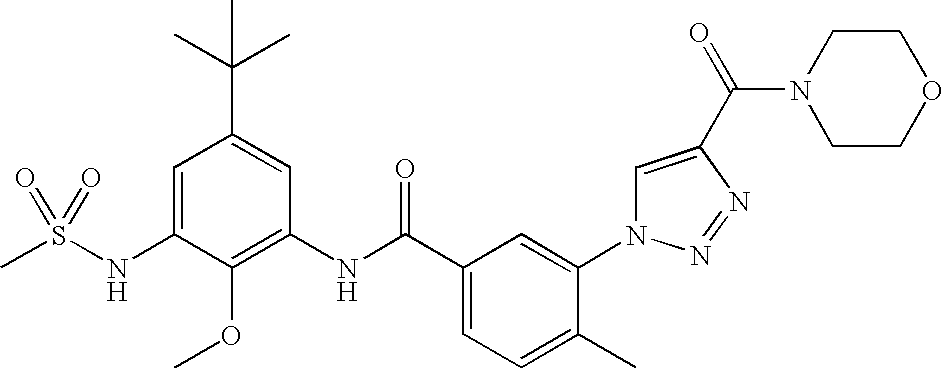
CS(NC1=CC(C(C)(C)C)=CC(NC(C2=CC=C(C)C(N3C=C(C(=O)N4CCOCC4)N=N3)=C2)=O)=C1OC)(=O)=O
